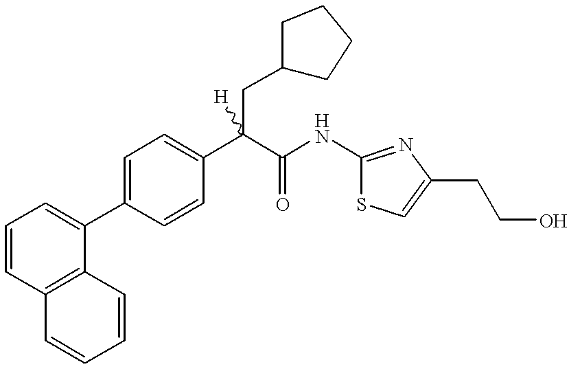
C1=CC2=C(C(C3=CC=C(C(C(=O)NC4=NC(CCO)=CS4)(CC4CCCC4)[H])C=C3)=C1)C=CC=C2
